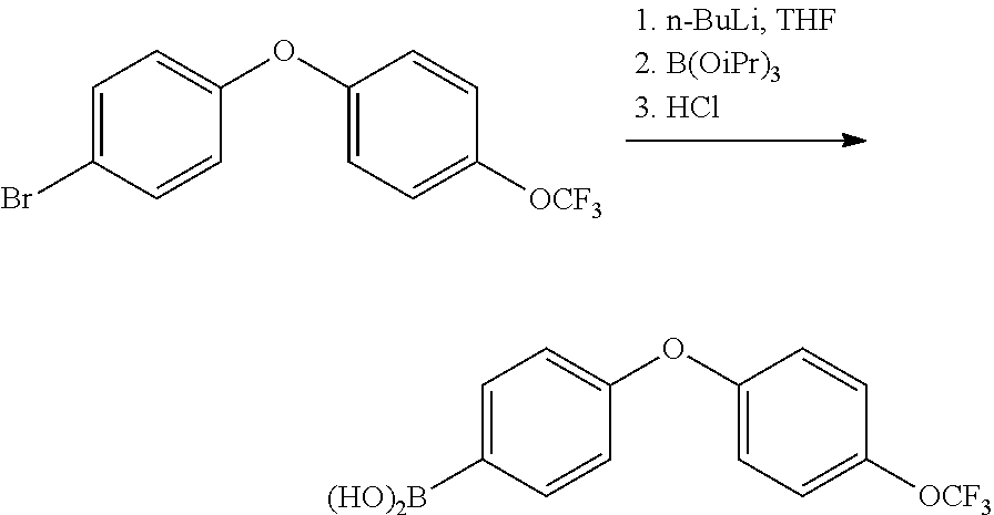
C1(OC2=CC=C(Br)C=C2)=CC=C([OCF3])C=C1.C1(OC2=CC=C([(HO)2B])C=C2)=CC=C([OCF3])C=C1
